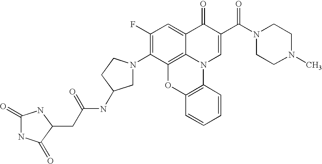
C1(F)=C(N2CC(NC(=O)CC3C(=O)NC(=O)N3)CC2)C2=C3C(=C1)C(=O)C(C(N1CCN(C)CC1)=O)=CN3C1=C(O2)C=CC=C1
